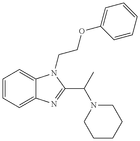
C1=CC=C2C(=C1)N(CCOC1=CC=CC=C1)C(C(N1CCCCC1)C)=N2
